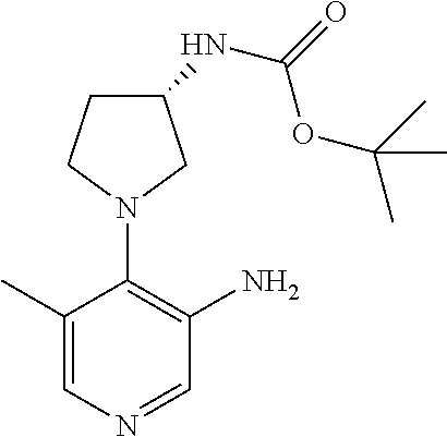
C1(C)=CN=CC(N)=C1N1CC(NC(=O)OC(C)(C)C)CC1
